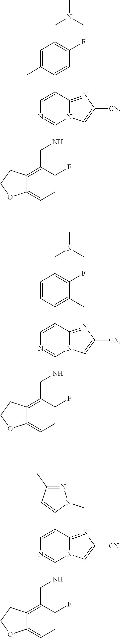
C1=C(F)C(CNC2=NC=C(C3=CC(F)=C(CN(C)C)C=C3C)C3=NC([CN])=CN23)=C2C(=C1)OCC2.C1=C(F)C(CNC2=NC=C(C3=C(C)C(F)=C(CN(C)C)C=C3)C3=NC([CN])=CN23)=C2C(=C1)OCC2.C1=C(F)C(CNC2=NC=C(C3=CC(C)=NN3C)C3=NC([CN])=CN23)=C2C(=C1)OCC2
